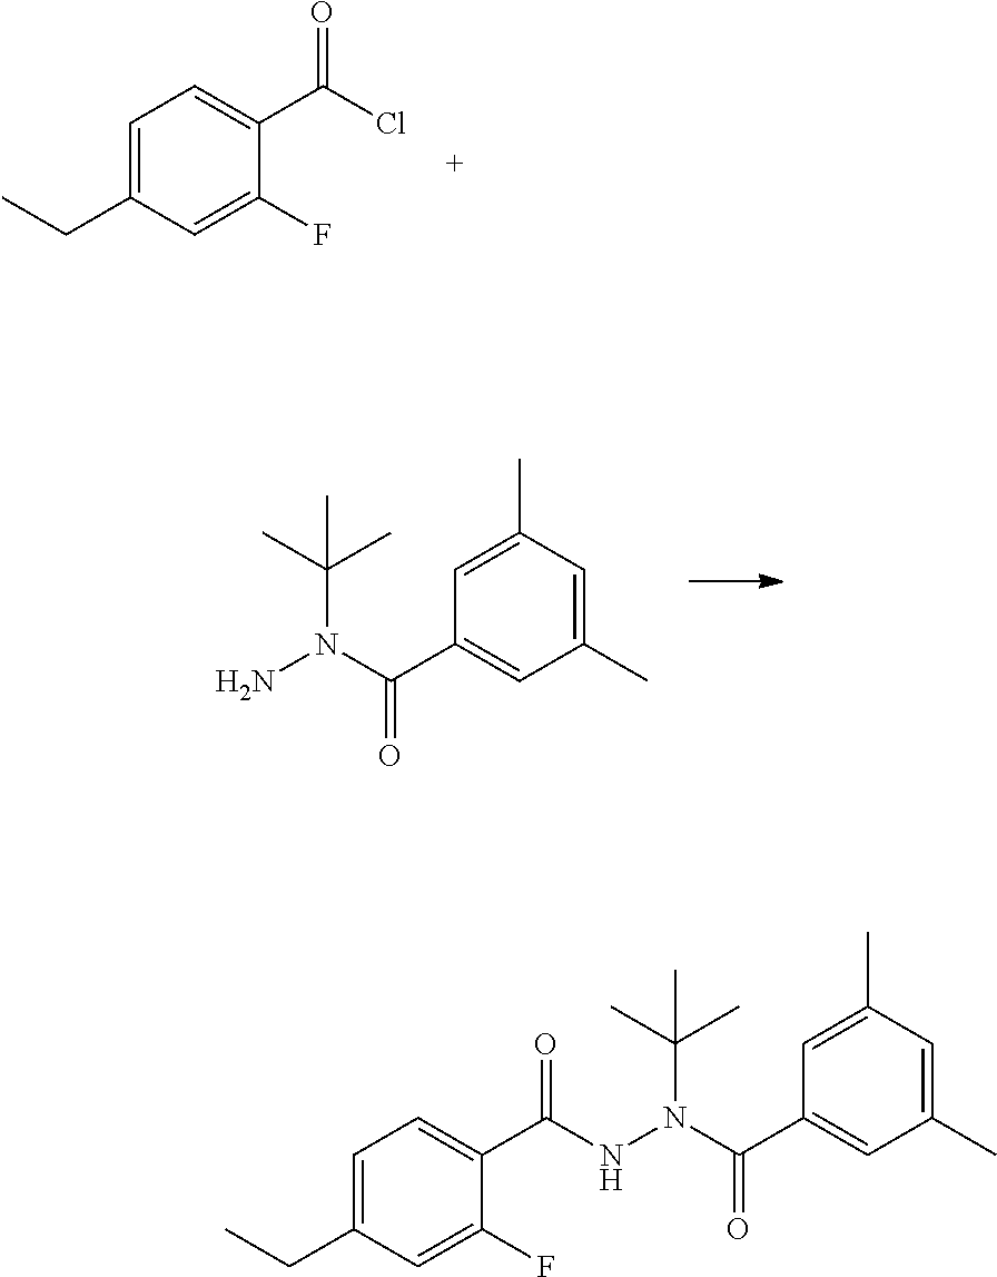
C1=C(CC)C=C(F)C(C(Cl)=O)=C1.C1(C)=CC(C)=CC(C(N(N)C(C)(C)C)=O)=C1.C1=C(CC)C=C(F)C(C(=O)NN(C(C2=CC(C)=CC(C)=C2)=O)C(C)(C)C)=C1
